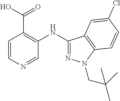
C1=CN=CC(NC2=NN(CC(C)(C)C)C3=C2C=C(Cl)C=C3)=C1C(O)=O
